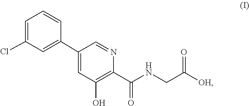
C(CNC(C1=C(O)C=C(C2=CC(Cl)=CC=C2)C=N1)=O)(=O)[OH]
